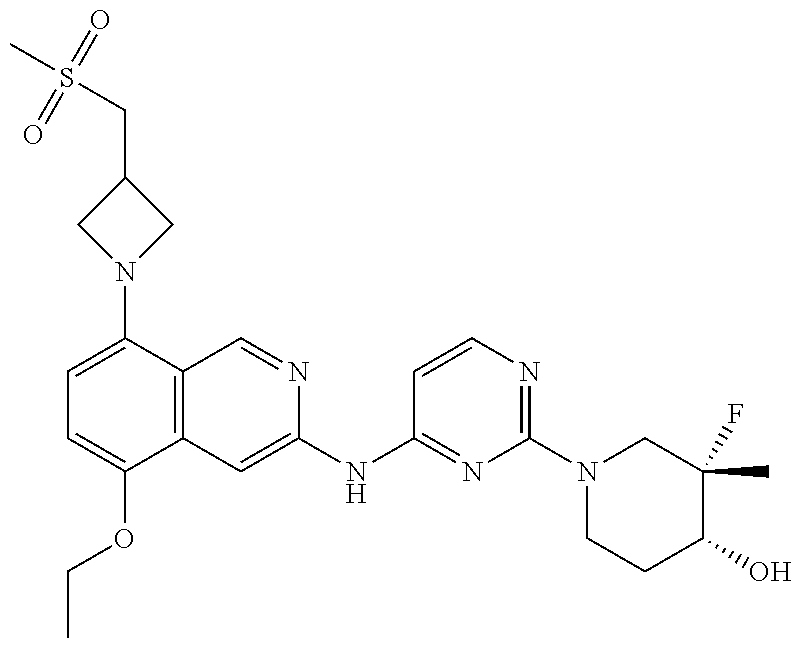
C1=C(N2CC(CS(C)(=O)=O)C2)C2=C(C(OCC)=C1)C=C(NC1=NC(N3CCC(O)C(F)(C)C3)=NC=C1)N=C2
